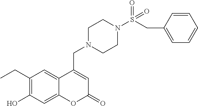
C1(CC)=C(O)C=C2C(=C1)C(CN1CCN(S(=O)(=O)CC3=CC=CC=C3)CC1)=CC(=O)O2
